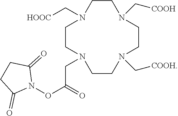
C(N1CCN(C[COOH])CCN(C[COOH])CCN(CC(=O)ON2C(=O)CCC2=O)CC1)[HOOC]
